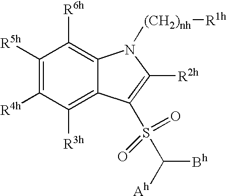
C1([R5h])=C([R4h])C([R3h])=C2C(=C1[R6h])N([(CH2)nh][R1h])C([R2h])=C2S(C([Ah])[Bh])(=O)=O
